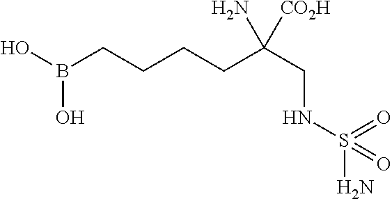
OB(CCCCC(CNS(N)(=O)=O)(N)[CO2H])O
